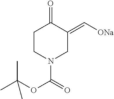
C1CN(C(=O)OC(C)(C)C)CC(=C[ONa])C1=O
